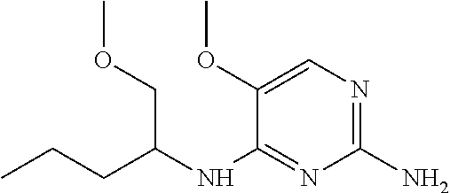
C1(N)=NC=C(OC)C(NC(CCC)COC)=N1
